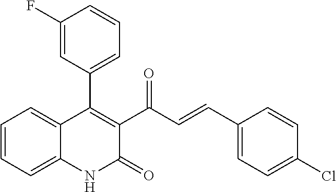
C1(F)=CC(C2=C(C(C=CC3=CC=C(Cl)C=C3)=O)C(=O)NC3=CC=CC=C23)=CC=C1
